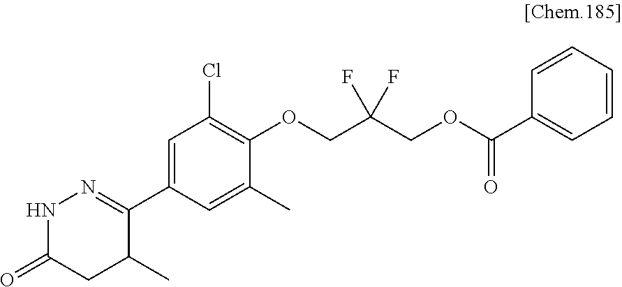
C1(C2=NNC(=O)CC2C)=CC(Cl)=C(OCC(COC(C2=CC=CC=C2)=O)(F)F)C(C)=C1
